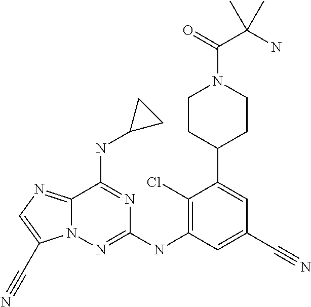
C12=NC=C(C#N)N1N=C(NC1=C(Cl)C(C3CCN(C(=O)C(N)(C)C)CC3)=CC(C#N)=C1)N=C2NC1CC1
